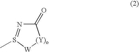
C1(=O)N=S(C)[W][(Y)o]1
